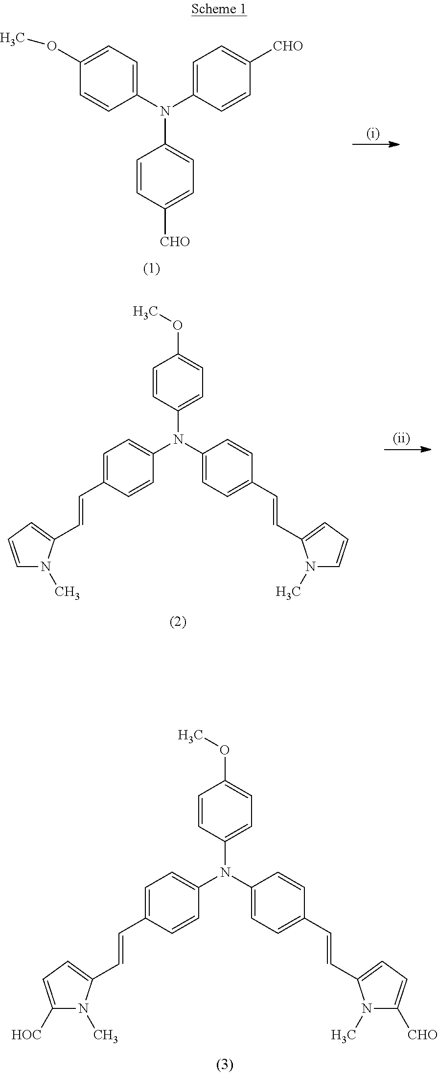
C1=CC(N(C2=CC=C(C=CC3=CC=C([HOC])N3C)C=C2)C2=CC=C(C=CC3=CC=C([CHO])N3C)C=C2)=CC=C1OC.C1(N(C2=CC=C([CHO])C=C2)C2=CC=C([CHO])C=C2)=CC=C(OC)C=C1.C1=CC(N(C2=CC=C(C=CC3=CC=CN3C)C=C2)C2=CC=C(C=CC3=CC=CN3C)C=C2)=CC=C1OC
